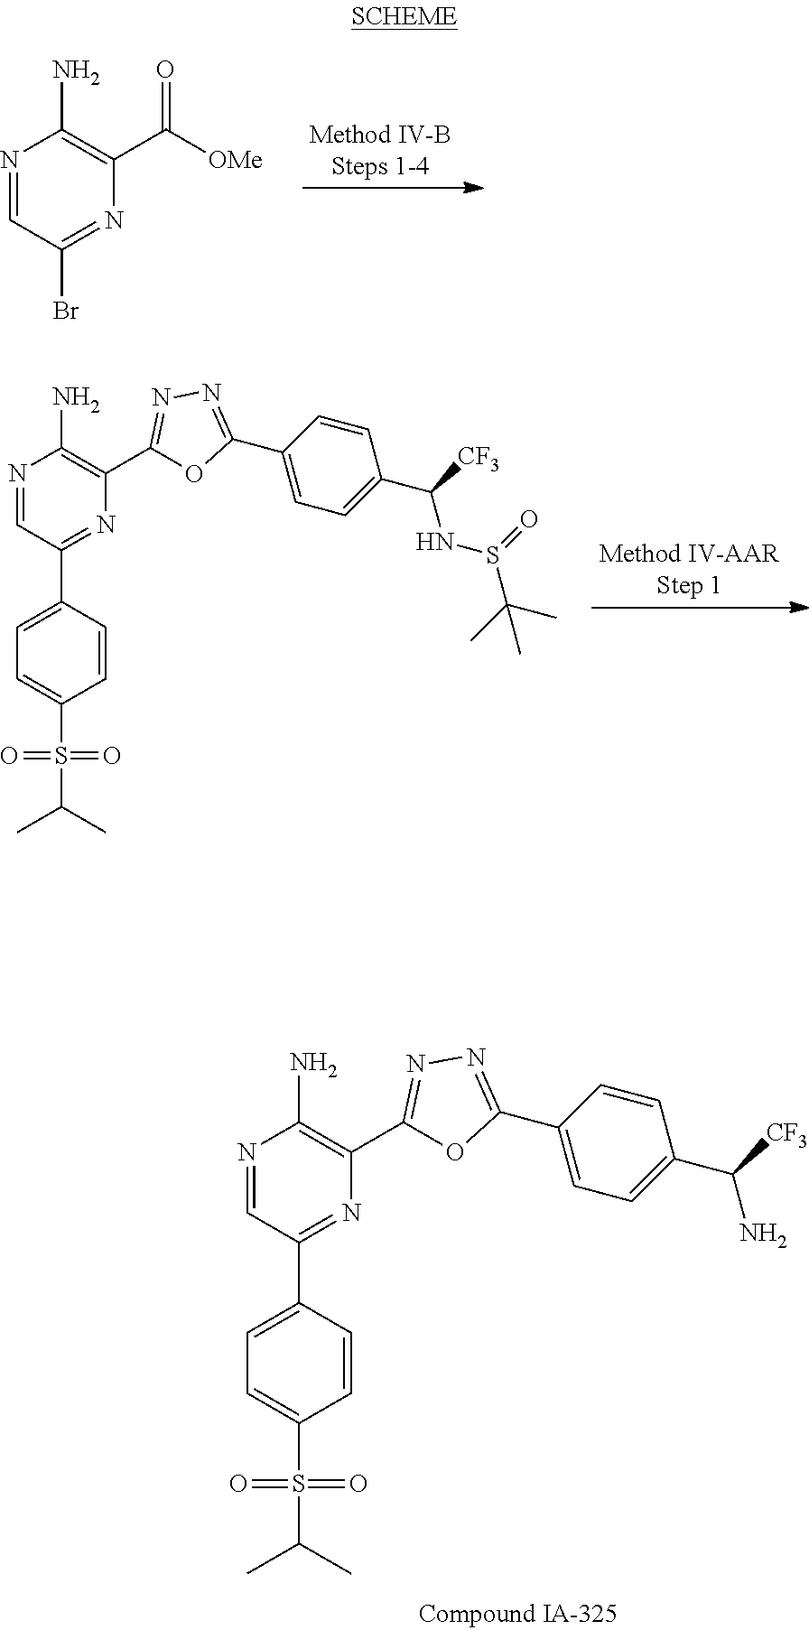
N1=CC(Br)=NC(C(=O)[OMe])=C1N.N1=CC(C2=CC=C(S(C(C)C)(=O)=O)C=C2)=NC(C2=NN=C(C3=CC=C(C([CF3])N)C=C3)O2)=C1N.N1=CC(C2=CC=C(S(C(C)C)(=O)=O)C=C2)=NC(C2=NN=C(C3=CC=C(C([CF3])NS(C(C)(C)C)=O)C=C3)O2)=C1N
